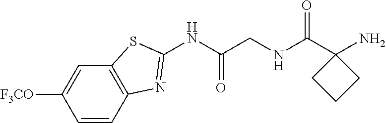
C1=CC2=C(C=C1[F3CO])SC(NC(CNC(C1(N)CCC1)=O)=O)=N2
